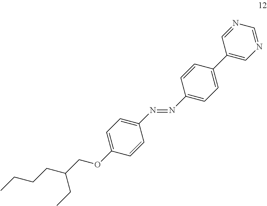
C1=CC(C2=CN=CN=C2)=CC=C1N=NC1=CC=C(OCC(CCCC)CC)C=C1
